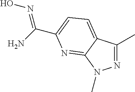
N1=C(C)C2=CC=C(C(N)=NO)N=C2N1C
